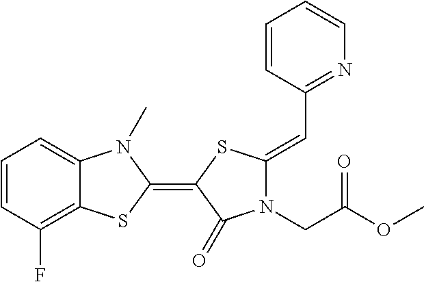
C1=CC(F)=C2C(=C1)N(C)C(=C1SC(=CC3=NC=CC=C3)N(CC(OC)=O)C1=O)S2
